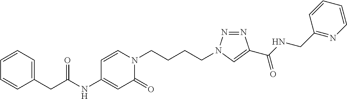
C1=CC=C(CC(NC2=CC(=O)N(CCCCN3N=NC(C(NCC4=NC=CC=C4)=O)=C3)C=C2)=O)C=C1
